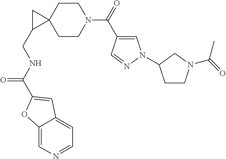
C1CC2(CCN1C(=O)C1=CN(C3CCN(C(=O)C)C3)N=C1)CC2CNC(=O)C1=CC2=CC=NC=C2O1
